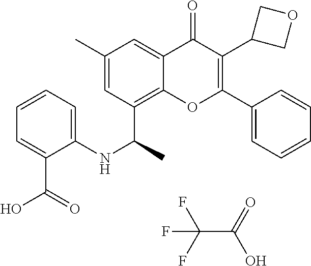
C1=C(C)C=C2C(=O)C(C3COC3)=C(C3=CC=CC=C3)OC2=C1C(NC1=CC=CC=C1C(=O)O)C.FC(C(=O)O)(F)F
